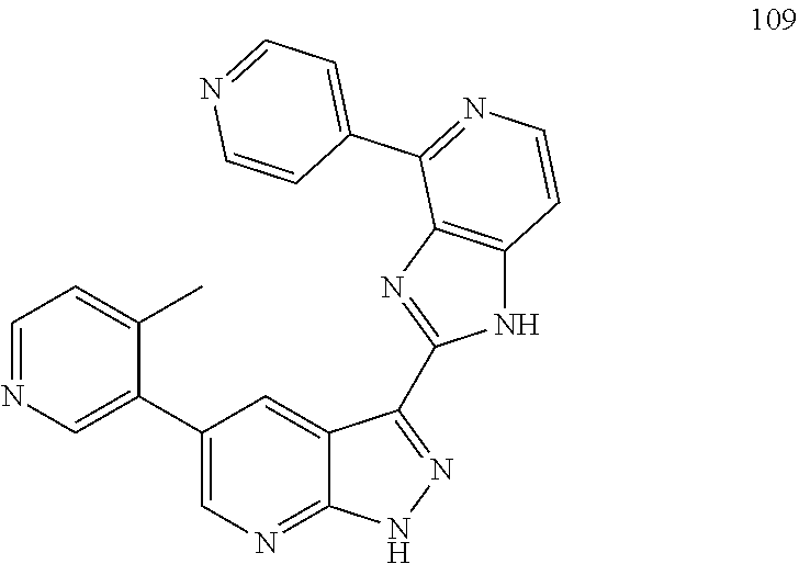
C1(C2=CN=CC=C2C)=CN=C2C(=C1)C(C1=NC3=C(N1)C=CN=C3C1=CC=NC=C1)=NN2
